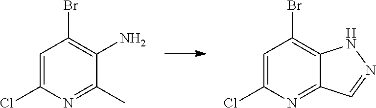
C1=C(Cl)N=C2C(=C1Br)NN=C2.C1=C(Cl)N=C(C)C(N)=C1Br
